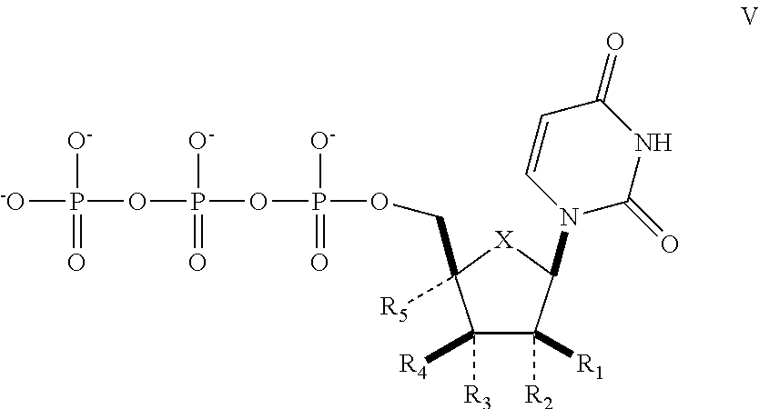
[R3]C1([R4])C([R2])([R1])C(N2C=CC(=O)NC2=O)[X]C1([R5])COP(OP(=O)(OP([-O])([O-])=O)[O-])([O-])=O
